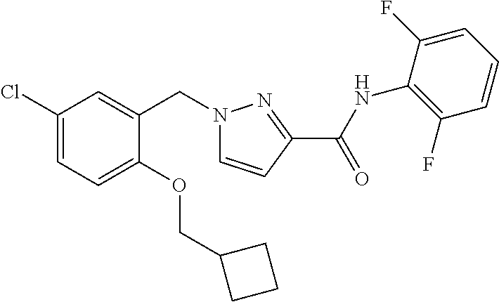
C1(Cl)=CC=C(OCC2CCC2)C(CN2C=CC(C(NC3=C(F)C=CC=C3F)=O)=N2)=C1
